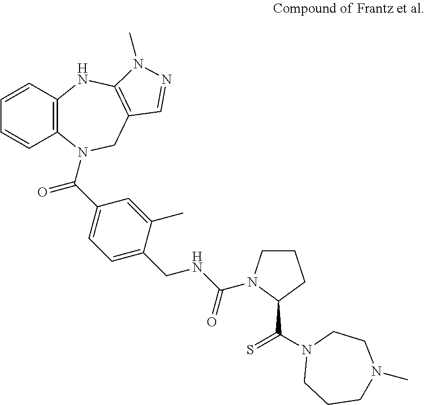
C1=CC2=C(C=C1)N(C(C1=CC=C(CNC(=O)N3CCCC3C(=S)N3CCCN(C)CC3)C(C)=C1)=O)CC1=C(N2)N(C)N=C1
